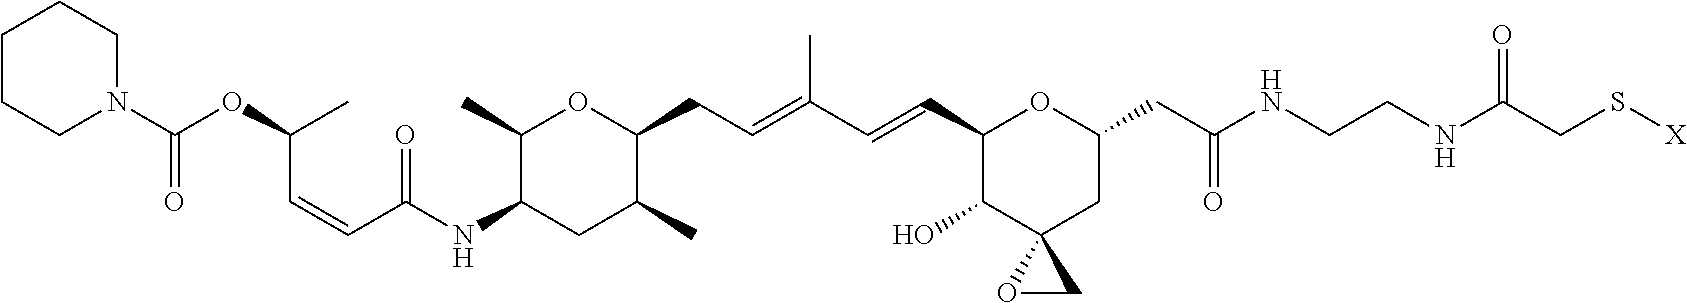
C1(C)C(NC(C=CC(OC(N2CCCCC2)=O)C)=O)CC(C)C(CC=C(C=CC2C(O)C3(CC(CC(NCCNC(CS[X])=O)=O)O2)OC3)C)O1
